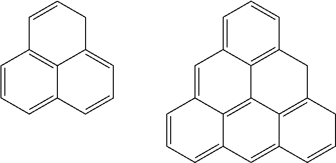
C1=CC=C2C3=C1C=CCC3=CC=C2.C1=C2C3=C4C5=C(CC6=C4C(=CC3=CC=C2)C=CC6)C=CC=C15
